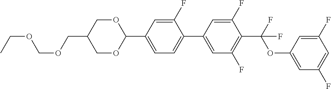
O1CC(COCOCC)COC1C1=CC=C(C2=CC(F)=C(C(OC3=CC(F)=CC(F)=C3)(F)F)C(F)=C2)C(F)=C1
